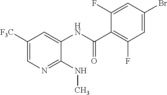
C1([F3C])=CN=C(NC)C(NC(C2=C(F)C=C(Br)C=C2F)=O)=C1
